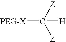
[PEG-X]C([H])([Z])[Z]
